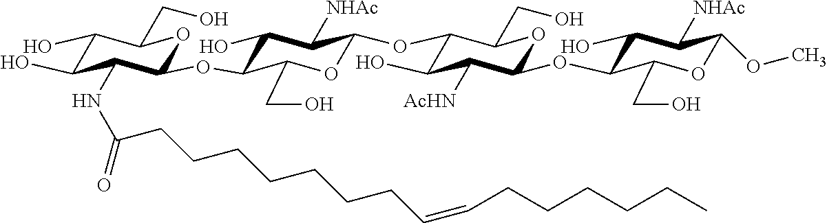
C1(OC2C(O)C([NHAc])C(OC3C(O)C([AcHN])C(OC4C(CO)OC(OC)C([NHAc])C4O)OC3CO)OC2CO)OC(CO)C(O)C(O)C1NC(CCCCCCCC=CCCCCCC)=O
